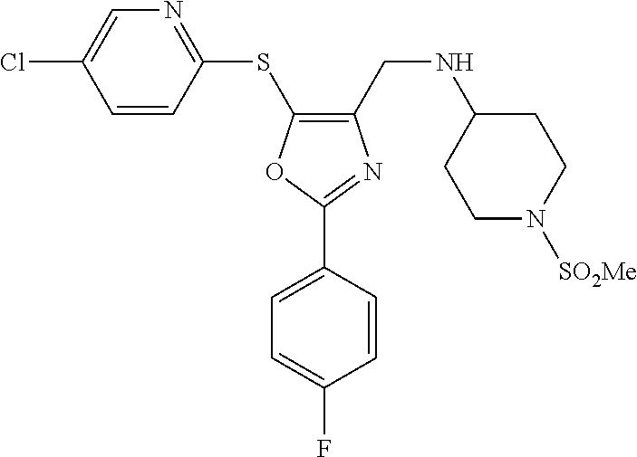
C1(CNC2CCN([SO2Me])CC2)=C(SC2=NC=C(Cl)C=C2)OC(C2=CC=C(F)C=C2)=N1
